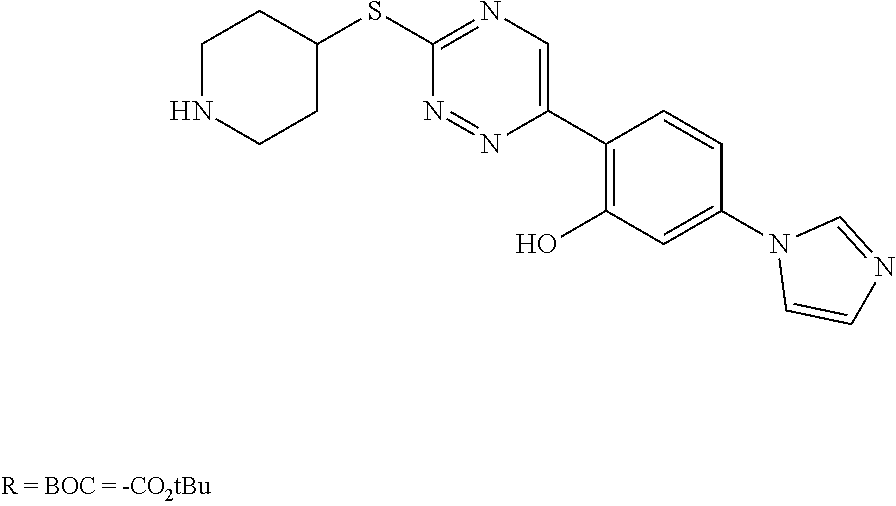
C1(C2=CN=C(SC3CCNCC3)N=N2)=C(O)C=C(N2C=CN=C2)C=C1
